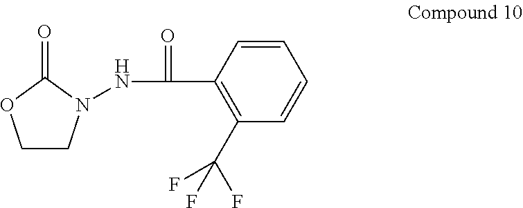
C1CN(NC(C2=C(C(F)(F)F)C=CC=C2)=O)C(=O)O1
